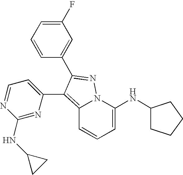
C1=C(NC2CCCC2)N2C(=C(C3=CC=NC(NC4CC4)=N3)C(C3=CC(F)=CC=C3)=N2)C=C1
